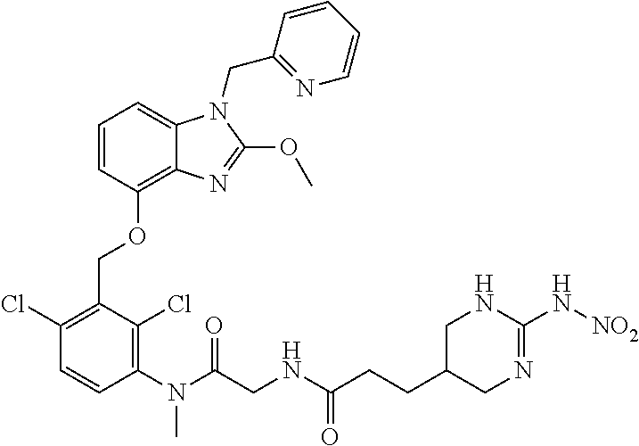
C1=CC(OCC2=C(Cl)C=CC(N(C(CNC(CCC3CN=C(N[NO2])NC3)=O)=O)C)=C2Cl)=C2C(=C1)N(CC1=NC=CC=C1)C(OC)=N2
